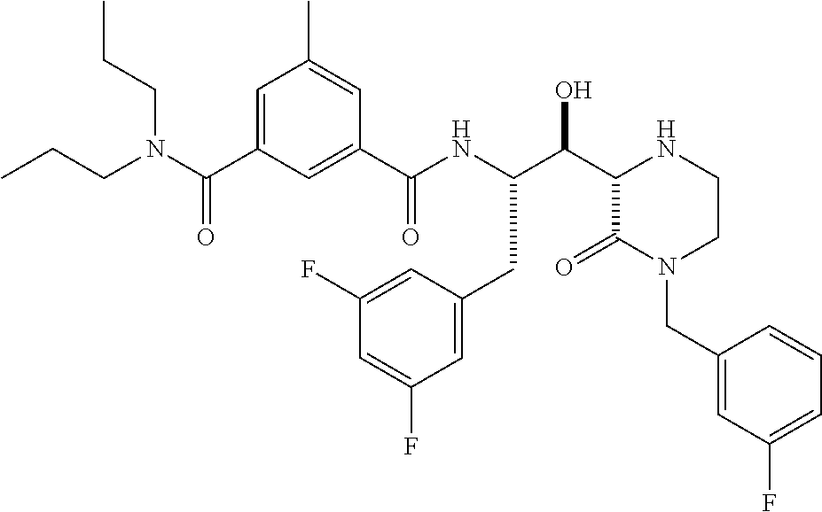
C(C1C(=O)N(CC2=CC(F)=CC=C2)CCN1)(O)C(NC(C1=CC(C(N(CCC)CCC)=O)=CC(C)=C1)=O)CC1=CC(F)=CC(F)=C1
